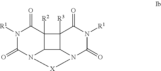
C12([R2])C3C4C1([R3])C(=O)N([R1])C(=O)N4[X]N3C(=O)N([R1])C2=O
